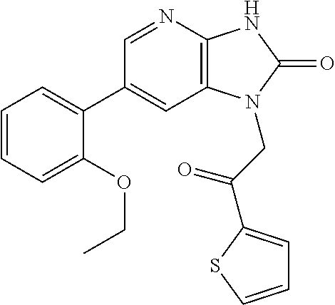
C1(C2=CC=CC=C2OCC)=CC2=C(N=C1)NC(=O)N2CC(=O)C1=CC=CS1
